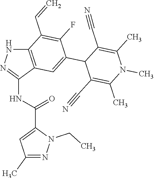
C12=C(C(NC(C3=CC(C)=NN3CC)=O)=NN1)C=C(C1C(C#N)=C(C)N(C)C(C)=C1C#N)C(F)=C2C=C
